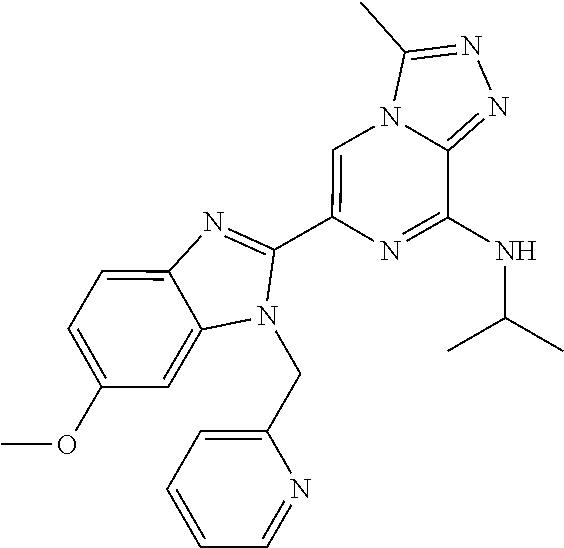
C1=C(OC)C=C2C(=C1)N=C(C1=CN3C(=NN=C3C)C(NC(C)C)=N1)N2CC1=CC=CC=N1
